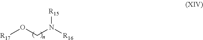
[R17]OCN([R16])[R15]
